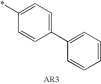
C1(*)=CC=C(C2=CC=CC=C2)C=C1
